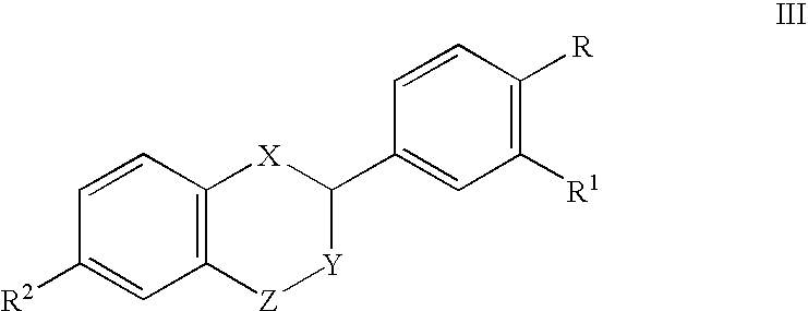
C1([R2])=CC2=C(C=C1)[X]C(C1=CC([R1])=C([R])C=C1)[Y][Z]2
